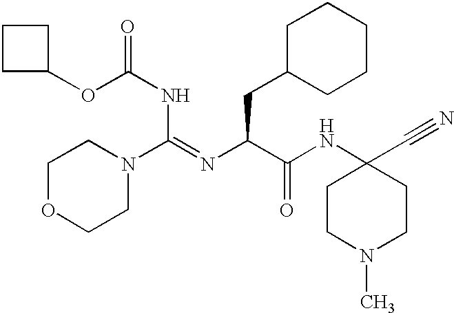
O(C(NC(N1CCOCC1)=NC(C(NC1(C#N)CCN(C)CC1)=O)CC1CCCCC1)=O)C1CCC1
